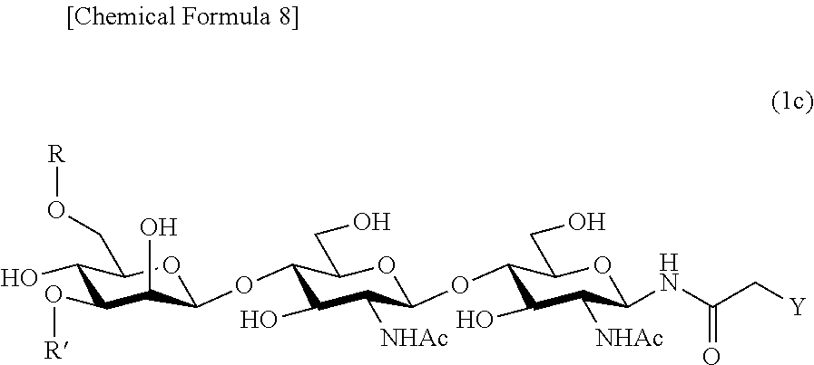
C1(O)C(O[R])C(O)C(OC2C(O)C([NHAc])C(OC3C(O)C([NHAc])C(NC(C[Y])=O)OC3CO)OC2CO)OC1CO[R]
